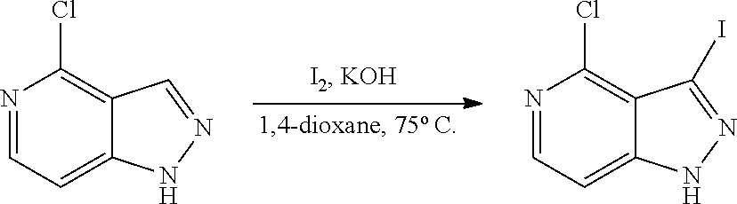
N1=CC=C2C(=C1Cl)C=NN2.N1=CC=C2C(=C1Cl)C(I)=NN2
